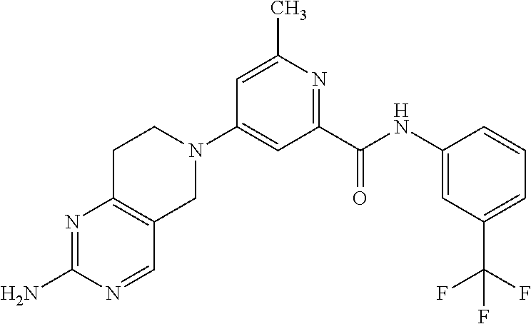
C1=C(C)N=C(C(NC2=CC(C(F)(F)F)=CC=C2)=O)C=C1N1CCC2=C(C1)C=NC(N)=N2
